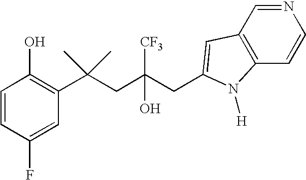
C1(F)=CC(C(CC(CC2=CC3=C(C=CN=C3)N2[H])([CF3])O)(C)C)=C(O)C=C1
